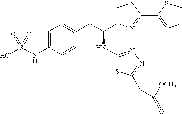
OS(NC1=CC=C(CC(NC2=NN=C(CC([OCH3])=O)S2)C2=CSC(C3=CC=CS3)=N2)C=C1)(=O)=O
